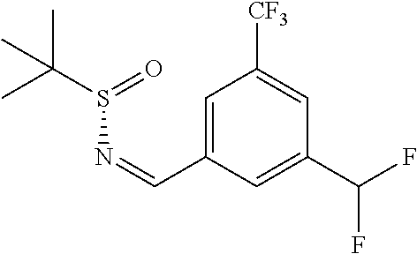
C1=C(C=NS(C(C)(C)C)=O)C=C(C(F)F)C=C1[CF3]
